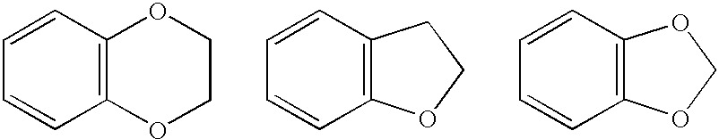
C1=CC2=C(C=C1)OCCO2.C1=CC2=C(C=C1)OCC2.C1=CC2=C(C=C1)OCO2
